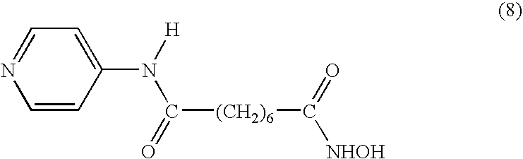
C1=CC(N(C([(CH2)6]C(=O)[NHOH])=O)[H])=CC=N1
